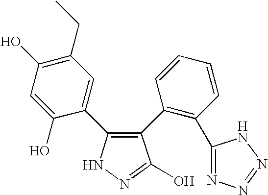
C1(C2=C(C3=NN=NN3)C=CC=C2)=C(C2=CC(CC)=C(O)C=C2O)NN=C1O
